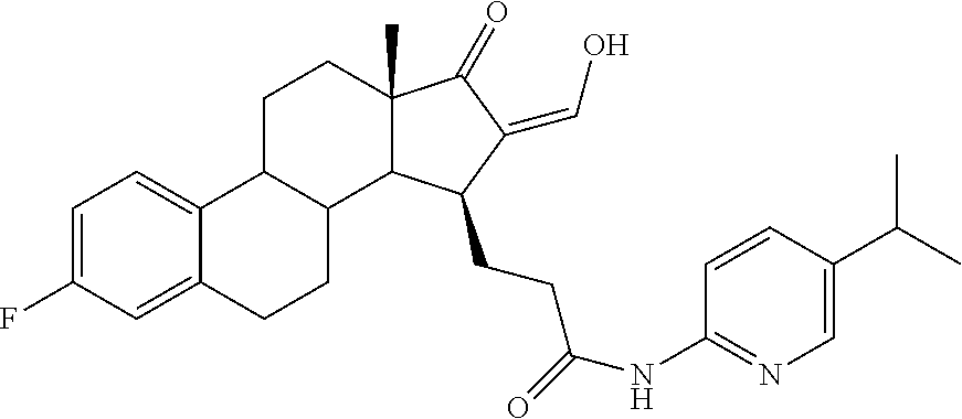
C1=C(F)C=C2C(=C1)C1C(CC2)C2C(C)(CC1)C(=O)C(=CO)C2CCC(NC1=NC=C(C(C)C)C=C1)=O
